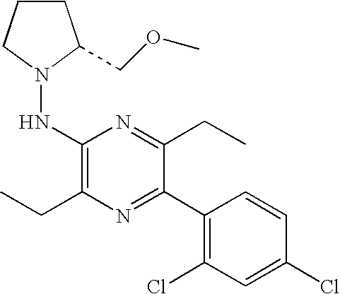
N(C1=C(CC)N=C(C2=C(Cl)C=C(Cl)C=C2)C(CC)=N1)N1CCCC1COC
